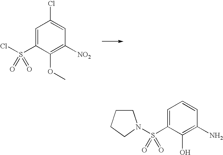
C1=C(S(Cl)(=O)=O)C(OC)=C([NO2])C=C1Cl.C1=C(S(N2CCCC2)(=O)=O)C(O)=C(N)C=C1
